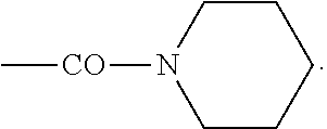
C1CN([CO]C)CCC1
